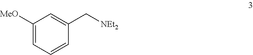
C1([MeO])=CC=CC(C[NEt2])=C1
